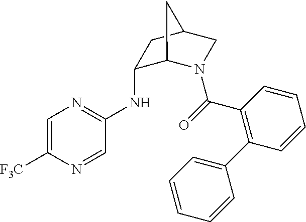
C1(NC2=NC=C([F3C])N=C2)C2N(C(=O)C3=C(C4=CC=CC=C4)C=CC=C3)CC(C1)C2
